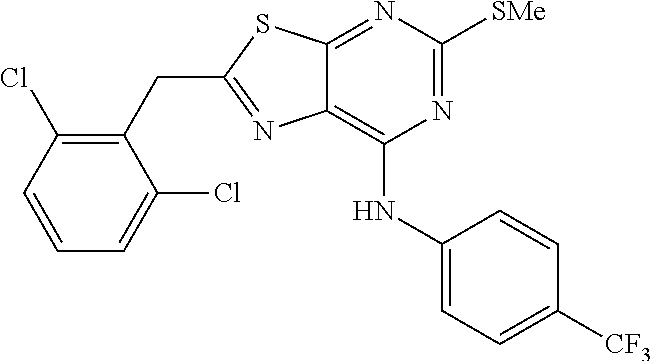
C1(CC2=NC3=C(NC4=CC=C([CF3])C=C4)N=C([SMe])N=C3S2)=C(Cl)C=CC=C1Cl
